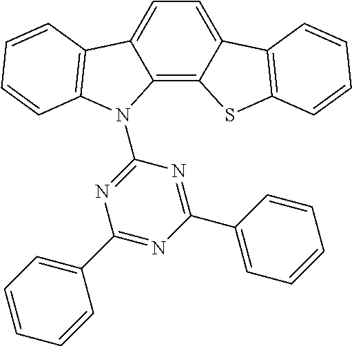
C12=C3C(=CC=C1C1=C(C=CC=C1)N2C1=NC(C2=CC=CC=C2)=NC(C2=CC=CC=C2)=N1)C1=C(S3)C=CC=C1
